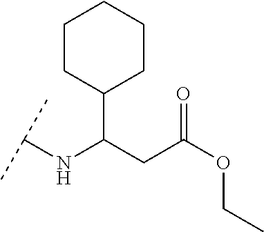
C1(C(CC(OCC)=O)NC(C)C)CCCCC1
